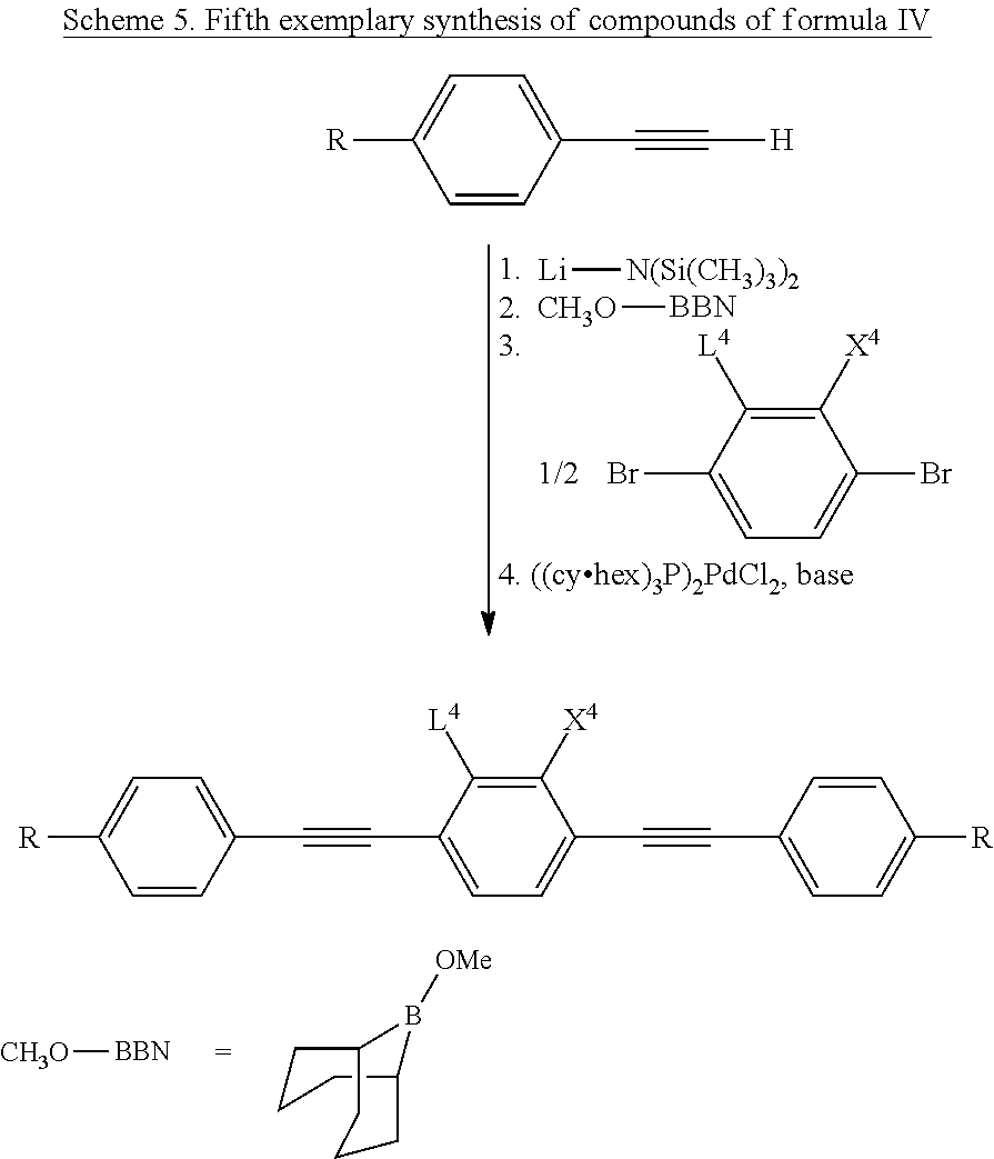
[Li][N(Si(CH3)3)2].[CH3O][BBN].C1([X4])=C([L4])C(Br)=CC=C1Br.C1=CC(C#C[H])=CC=C1[R].C1CCC2B([OMe])C1CCC2.[CH3O][BBN].C1=CC(C#CC2=CC=C(C#CC3=CC=C([R])C=C3)C([X4])=C2[L4])=CC=C1[R]
